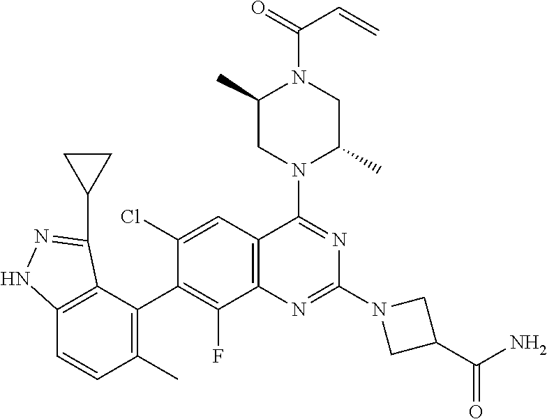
C12=C(C(C3=C(F)C4=C(C=C3Cl)C(N3C(C)CN(C(C=C)=O)C(C)C3)=NC(N3CC(C(=O)N)C3)=N4)=C(C)C=C1)C(C1CC1)=NN2
